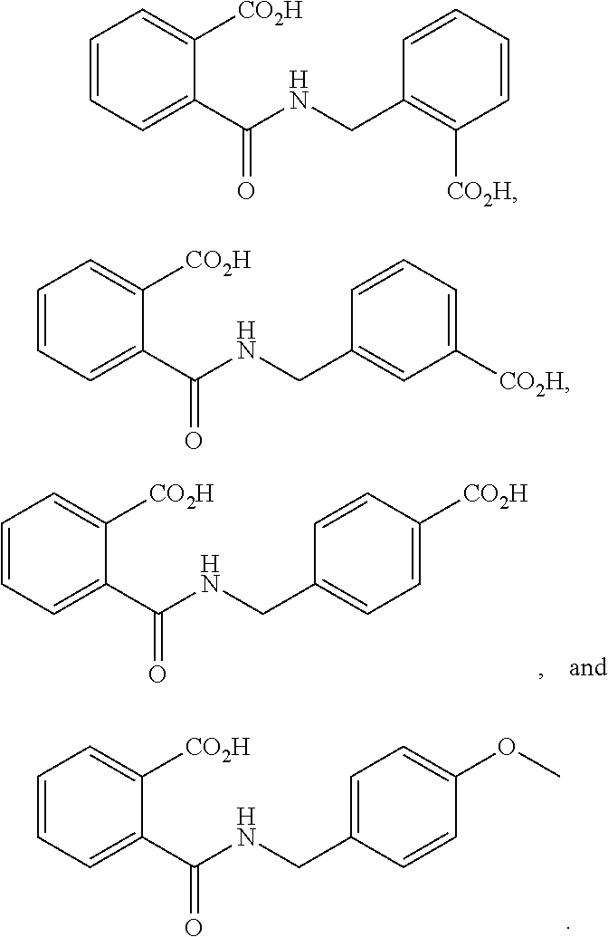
C1=CC=C(C(NCC2=CC=C([CO2H])C=C2)=O)C([CO2H])=C1.C1=CC=C(C(NCC2=CC=C(OC)C=C2)=O)C([CO2H])=C1.C1=CC=C(C(NCC2=C([CO2H])C=CC=C2)=O)C([CO2H])=C1.C1=CC=C(C(NCC2=CC([CO2H])=CC=C2)=O)C([CO2H])=C1
